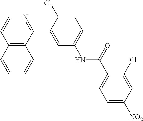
C12=C(C(C3=CC(NC(C4=CC=C([NO2])C=C4Cl)=O)=CC=C3Cl)=NC=C1)C=CC=C2
